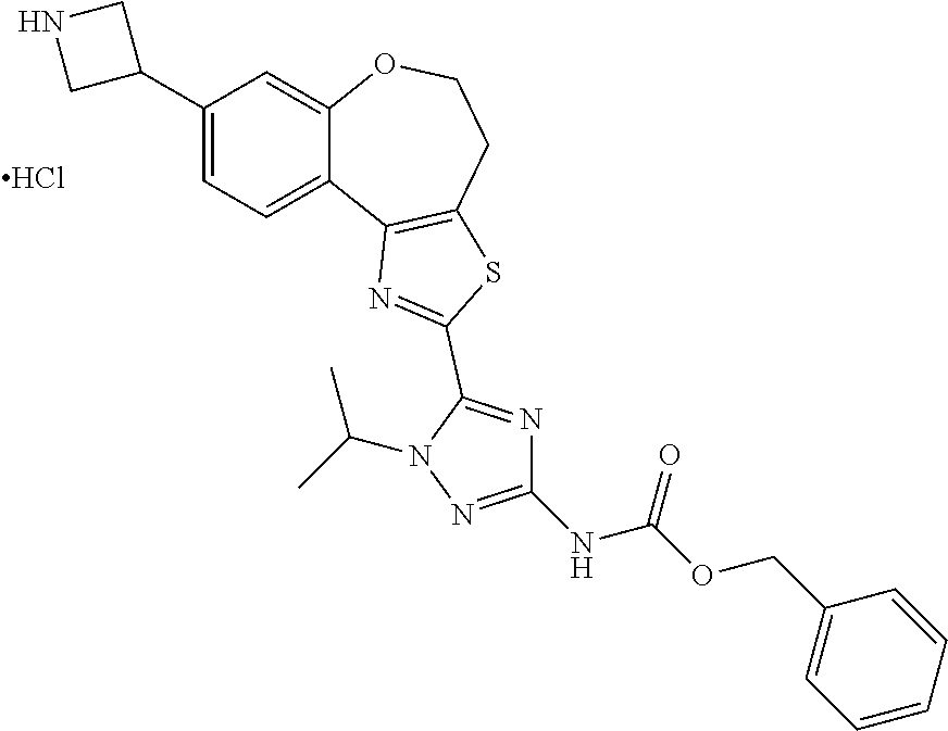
C1(C2CNC2)=CC=C2C(=C1)OCCC1=C2N=C(C2=NC(NC(OCC3=CC=CC=C3)=O)=NN2C(C)C)S1.Cl
